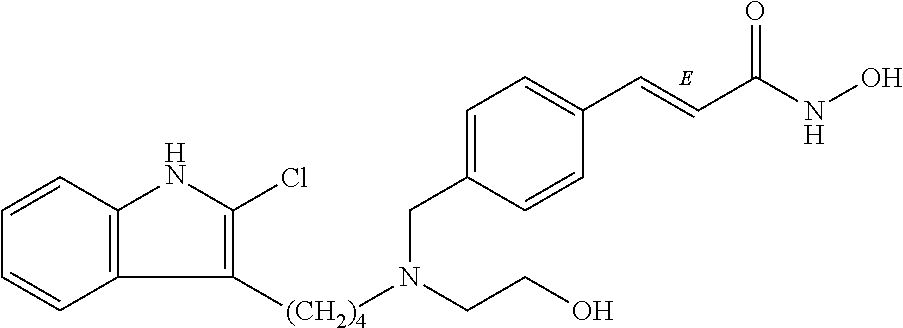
C1=CC2=C(C=C1)C([(CH2)4]N(CC1=CC=C(C=CC(NO)=O)C=C1)CCO)=C(Cl)N2
